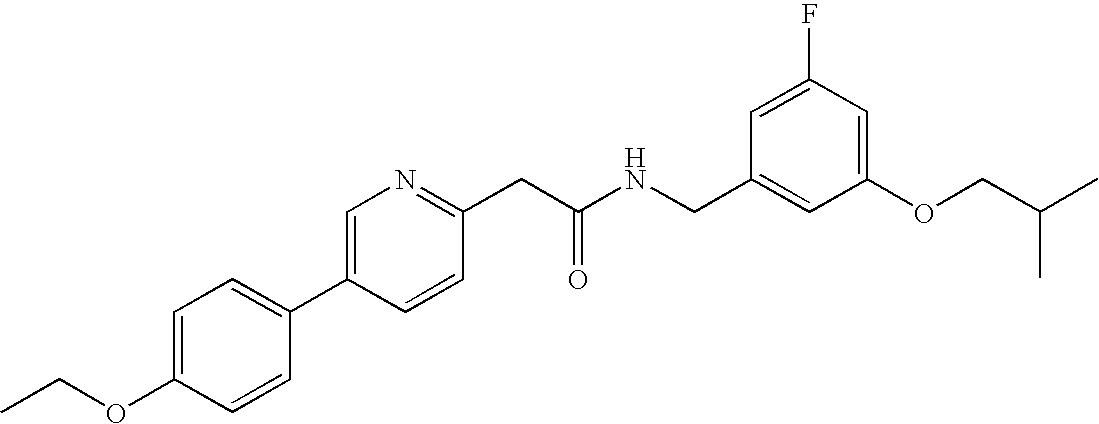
CCOC1=CC=C(C2=CN=C(CC(NCC3=CC(OCC(C)C)=CC(F)=C3)=O)C=C2)C=C1
